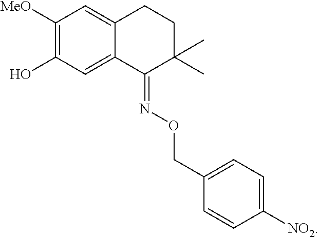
C1([MeO])=C(O)C=C2C(=C1)CCC(C)(C)C2=NOCC1=CC=C([NO2])C=C1
